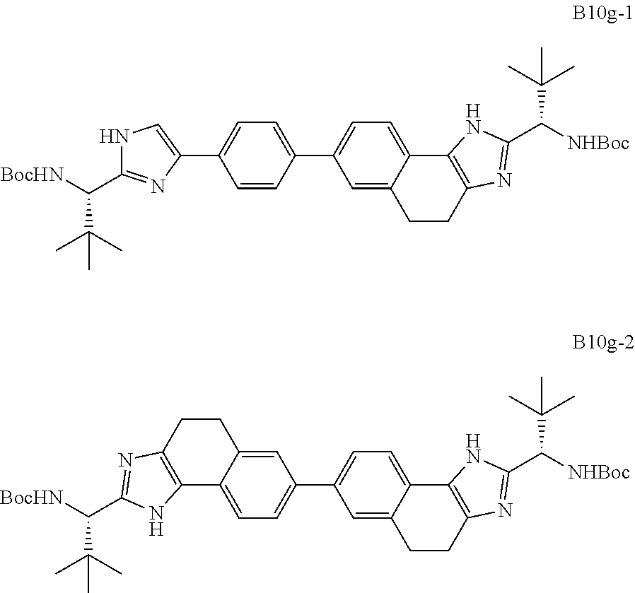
C1=CC(C2=CC=C3C(=C2)CCC2=C3NC(C(C(C)(C)C)[NHBoc])=N2)=CC=C1C1=CNC(C(C(C)(C)C)[BocHN])=N1.C1=C2C(=CC(C3=CC=C4C(=C3)CCC3=C4NC(C(C(C)(C)C)[NHBoc])=N3)=C1)CCC1=C2NC(C(C(C)(C)C)[BocHN])=N1
